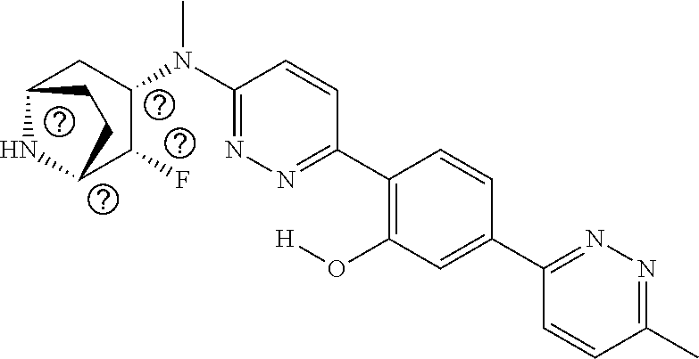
C1(N(C2CC3NC(C2F)CC3)C)=NN=C(C2=C(O[H])C=C(C3=NN=C(C)C=C3)C=C2)C=C1
